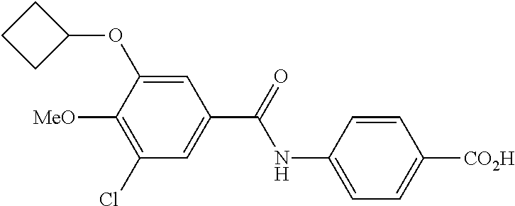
C1=C(NC(=O)C2=CC(Cl)=C([MeO])C(OC3CCC3)=C2)C=CC([CO2H])=C1
